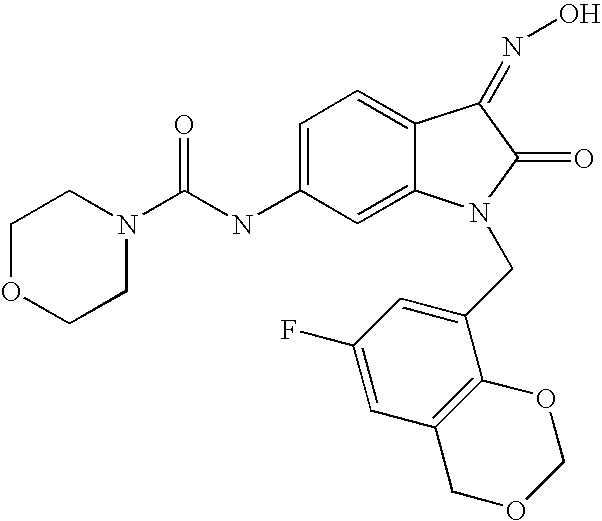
C1=C(NC(N2CCOCC2)=O)C=C2C(=C1)C(=NO)C(=O)N2CC1=CC(F)=CC2=C1OCOC2
